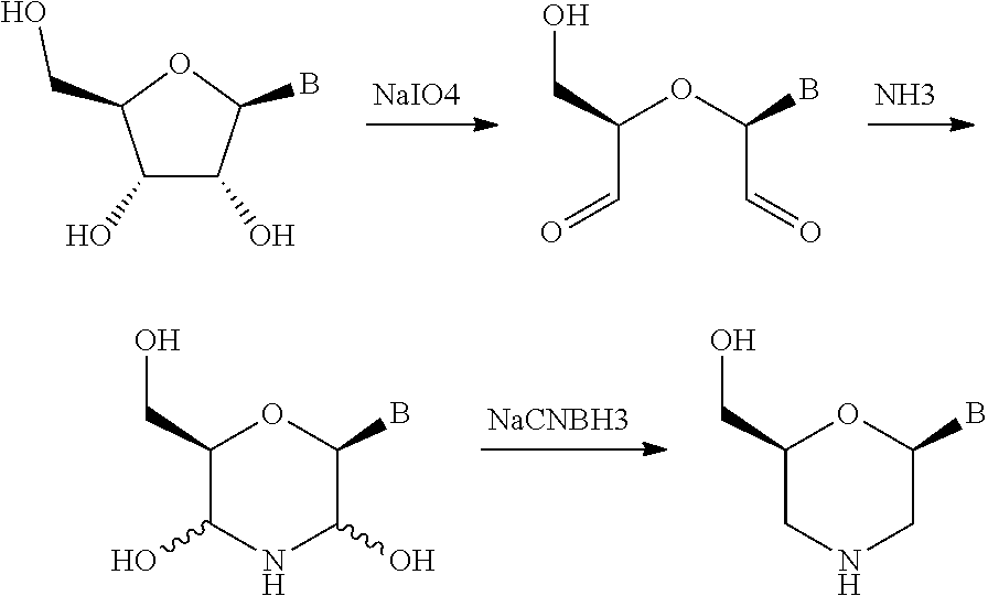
[NaIO4].N.C1(O)C(O)C(B)OC1CO.C(OC(C=O)B)(C=O)CO.[NaCNBH3].C1(CO)OC(B)C(O)NC1O.C1(CO)OC(B)CNC1
